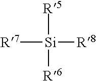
[R7][Si]([R8])([R5])[R6]
